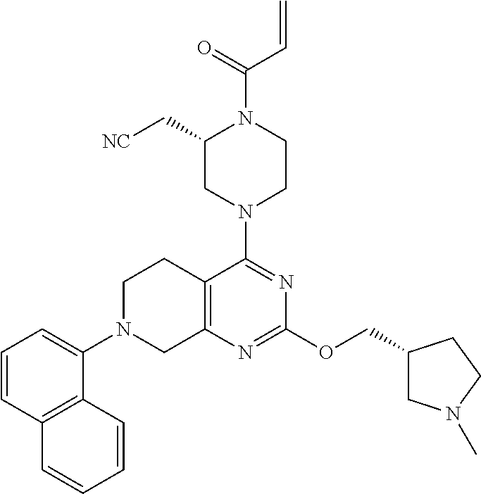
C1=CC2=C(C(N3CC4=C(CC3)C(N3CCN(C(C=C)=O)C(C[NC])C3)=NC(OCC3CN(C)CC3)=N4)=C1)C=CC=C2
